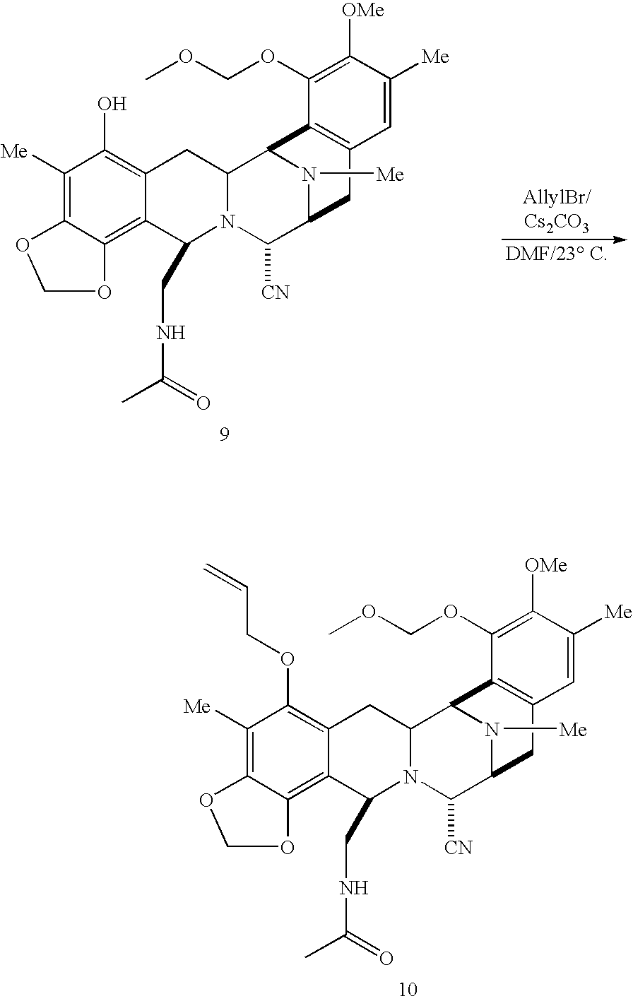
C1([Me])=C2C(=C3C(=C1O)CC1N(C([CN])C4N([Me])C1C1=C(C4)C=C([Me])C([OMe])=C1OCOC)C3CNC(C)=O)OCO2.C1([Me])=C2C(=C3C(=C1OCC=C)CC1N(C([CN])C4N([Me])C1C1=C(C4)C=C([Me])C([OMe])=C1OCOC)C3CNC(C)=O)OCO2
